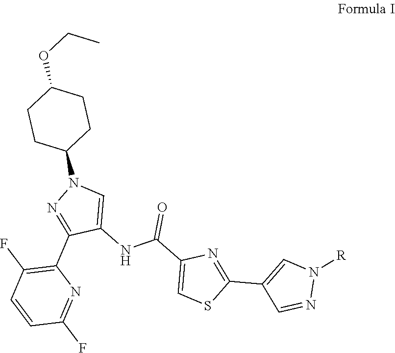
O=C(C1=CSC(C2=CN([R])N=C2)=N1)NC1=CN(C2CCC(OCC)CC2)N=C1C1=C(F)C=CC(F)=N1
